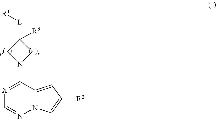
[X]1=C(N2CC([L][R1])([R3])C2)C2=CC([R2])=CN2N=C1
